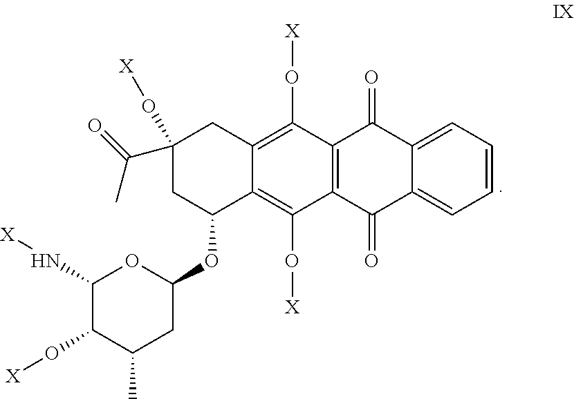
C12=C(C(O[X])=C3C(=C1O[X])C(OC1OC(N[X])C(O[X])C(C)C1)CC(O[X])(C(C)=O)C3)C(=O)C1=CC=CC=C1C2=O
